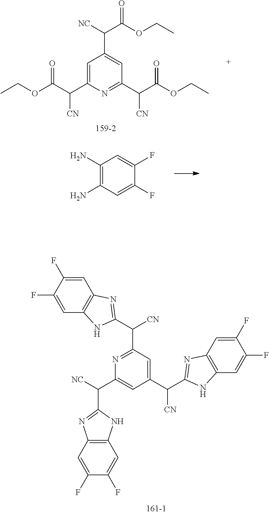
C1=C(C(C(OCC)=O)[CN])N=C(C(C(OCC)=O)[CN])C=C1C([NC])C(OCC)=O.C1(N)=C(N)C=C(F)C(F)=C1.C1(C(C2=NC3=C(N2)C=C(F)C(F)=C3)[CN])=CC(C(C2=NC3=C(N2)C=C(F)C(F)=C3)[CN])=NC(C([NC])C2=NC3=C(N2)C=C(F)C(F)=C3)=C1
